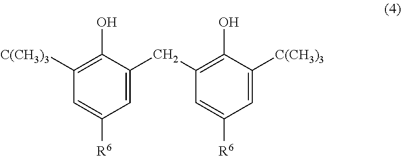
C1=C(CC2=C(O)C([C(CH3)3])=CC([R6])=C2)C(O)=C([C(CH3)3])C=C1[R6]
